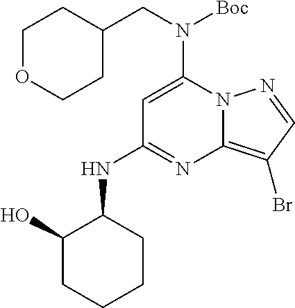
C1=C(N(CC2CCOCC2)[Boc])N2C(=C(Br)C=N2)N=C1NC1C(O)CCCC1
